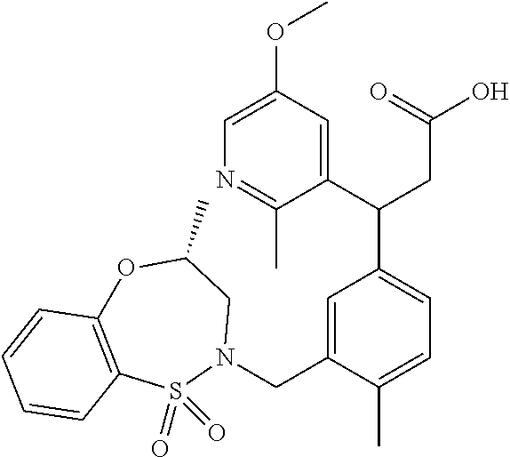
C(C1=CC=C(C)C(CN2CC(C)OC3=C(S2(=O)=O)C=CC=C3)=C1)(C1=CC(OC)=CN=C1C)CC(O)=O
